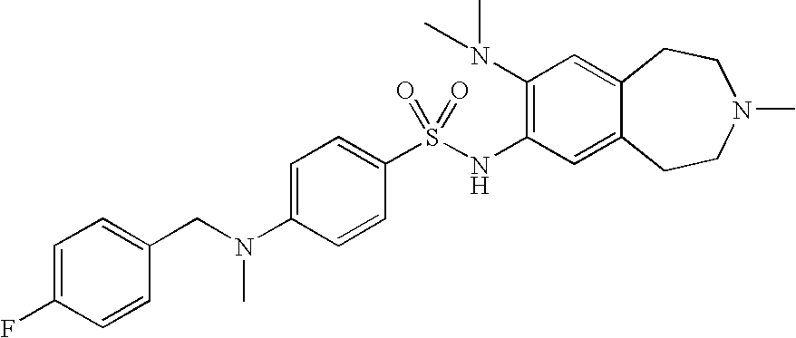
C1(N(C)C)=C(NS(C2=CC=C(N(CC3=CC=C(F)C=C3)C)C=C2)(=O)=O)C=C2C(=C1)CCN(C)CC2
